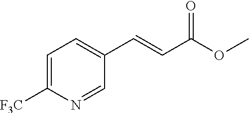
C1=C([F3C])N=CC(C=CC(=O)OC)=C1
